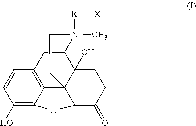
C1=CC(O)=C2C3=C1CC1C4(O)C3(C(C(=O)CC4)O2)CC[N+]1(C)[R].[X-]
